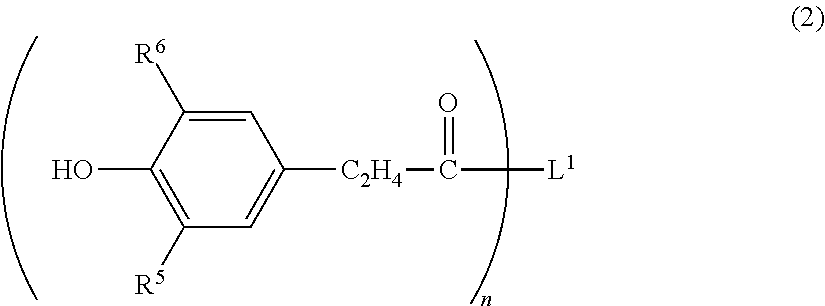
OC1=C([R5])C=C([C2H4]C(=O)[L1])C=C1[R6]
